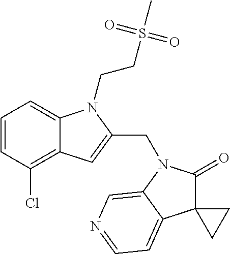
C1=CC(Cl)=C2C(=C1)N(CCS(C)(=O)=O)C(CN1C(=O)C3(C4=CC=NC=C14)CC3)=C2
